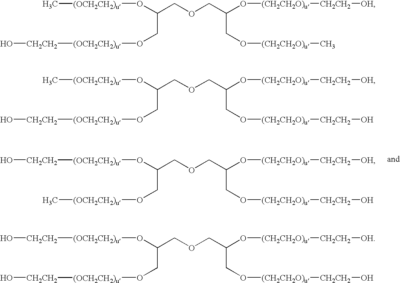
O(C(COCC(O[(CH2CH2O)u][CH2CH2][OH])CO[(CH2CH2O)u][CH2CH2]O)CO[(OCH2CH2)u]C)[(OCH2CH2)u][CH2CH2]O.O(C(COCC(O[(CH2CH2O)u][CH2CH2][OH])CO[(CH2CH2O)u]C)CO[(OCH2CH2)u][CH2CH2]O)[(OCH2CH2)u]C.O(C(COCC(O[(CH2CH2O)u][CH2CH2][OH])CO[(CH2CH2O)u][CH2CH2]O)CO[(OCH2CH2)u][CH2CH2]O)[(OCH2CH2)u]C.O(C(COCC(O[(CH2CH2O)u][CH2CH2][OH])CO[(CH2CH2O)u][CH2CH2]O)CO[(OCH2CH2)u][CH2CH2]O)[(OCH2CH2)u][CH2CH2]O
